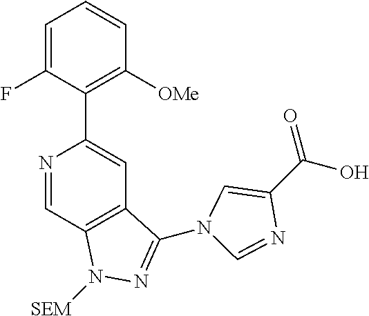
N1=CC2=C(C=C1C1=C([OMe])C=CC=C1F)C(N1C=C(C(O)=O)N=C1)=NN2[SEM]
